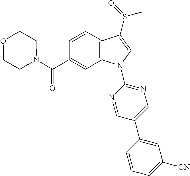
C(C1=CC2=C(C=C1)C(S(C)=O)=CN2C1=NC=C(C2=CC([CN])=CC=C2)C=N1)(=O)N1CCOCC1
